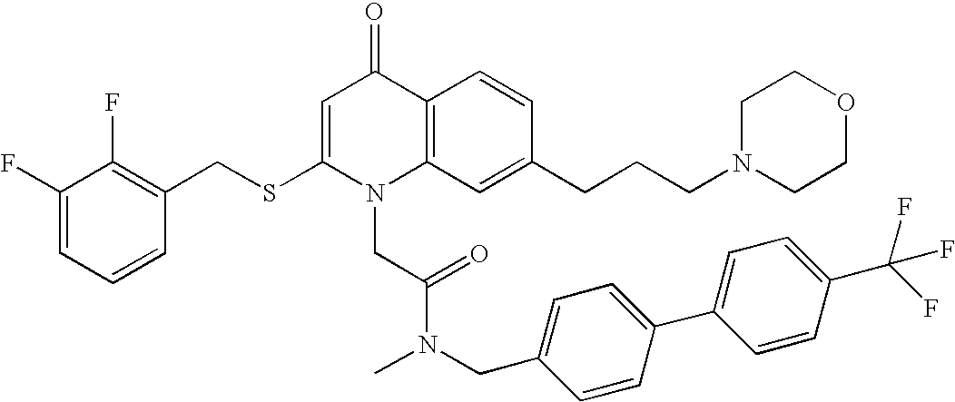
C1(F)=CC=CC(CSC2=CC(=O)C3=C(N2CC(N(CC2=CC=C(C4=CC=C(C(F)(F)F)C=C4)C=C2)C)=O)C=C(CCCN2CCOCC2)C=C3)=C1F
